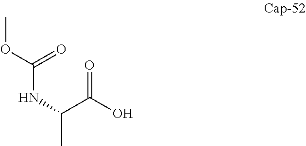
C(C)(NC(OC)=O)C(O)=O
